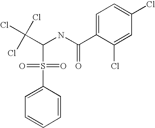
C1=C(S(=O)(=O)C(C(Cl)(Cl)Cl)NC(C2=CC=C(Cl)C=C2Cl)=O)C=CC=C1
